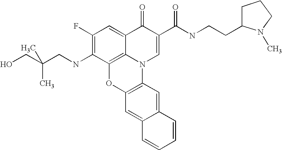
C1(F)=C(NCC(CO)(C)C)C2=C3C(=C1)C(=O)C(C(NCCC1CCCN1C)=O)=CN3C1=C(O2)C=C2C(=C1)C=CC=C2
